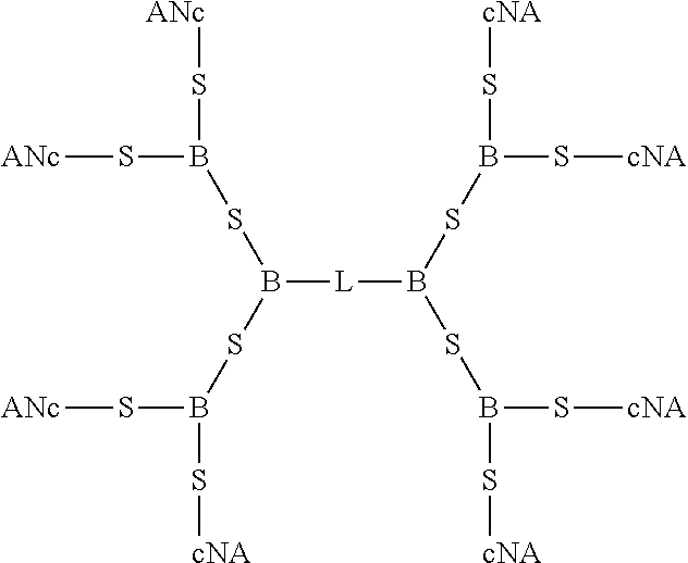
B([L]B(SB(S[cNA])S[cNA])SB(S[cNA])S[cNA])(SB(S[ANc])S[ANc])SB(S[ANc])S[cNA]
